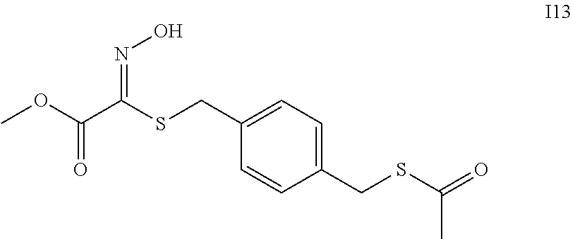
COC(C(SCC1=CC=C(CSC(=O)C)C=C1)=NO)=O
